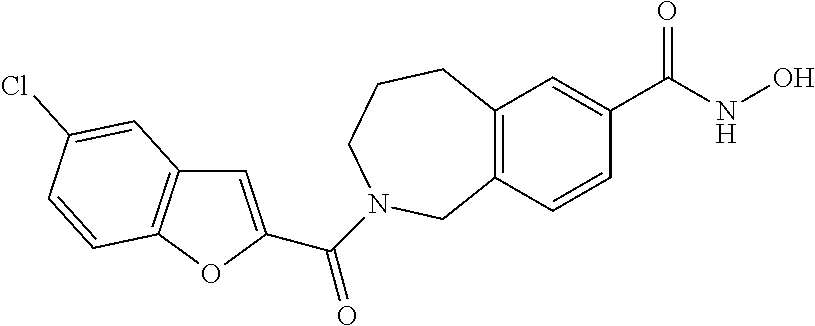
C12=C(C=C(C(NO)=O)C=C1)CCCN(C(=O)C1=CC3=C(O1)C=CC(Cl)=C3)C2
